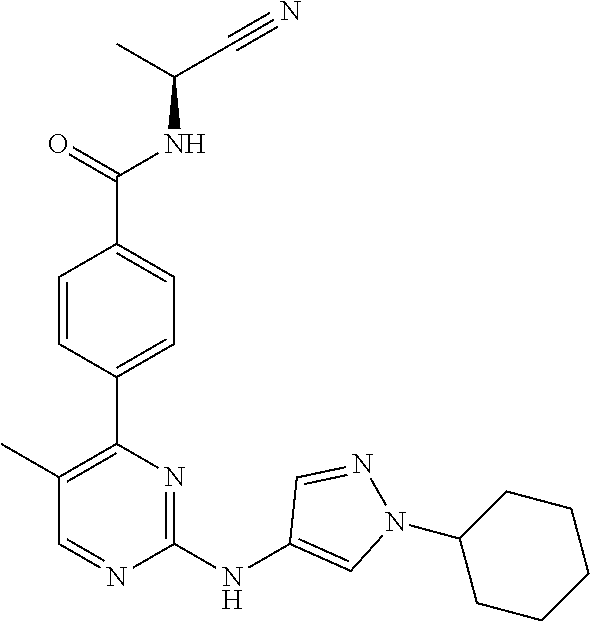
C(C(NC(C1=CC=C(C2=C(C)C=NC(NC3=CN(C4CCCCC4)N=C3)=N2)C=C1)=O)C)#N
